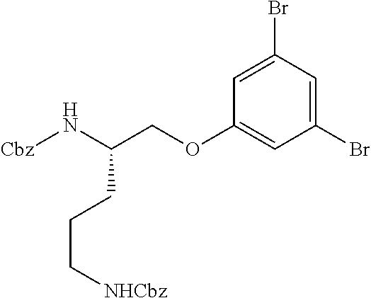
C1=C(Br)C=C(Br)C=C1OCC(N[Cbz])CCC[NHCbz]
